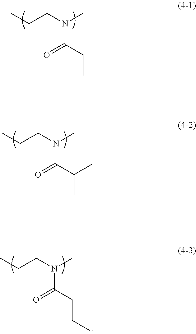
CCCN(C)C(=O)CC.CCCN(C)C(=O)C(C)C.CCCN(C)C(=O)CCC
